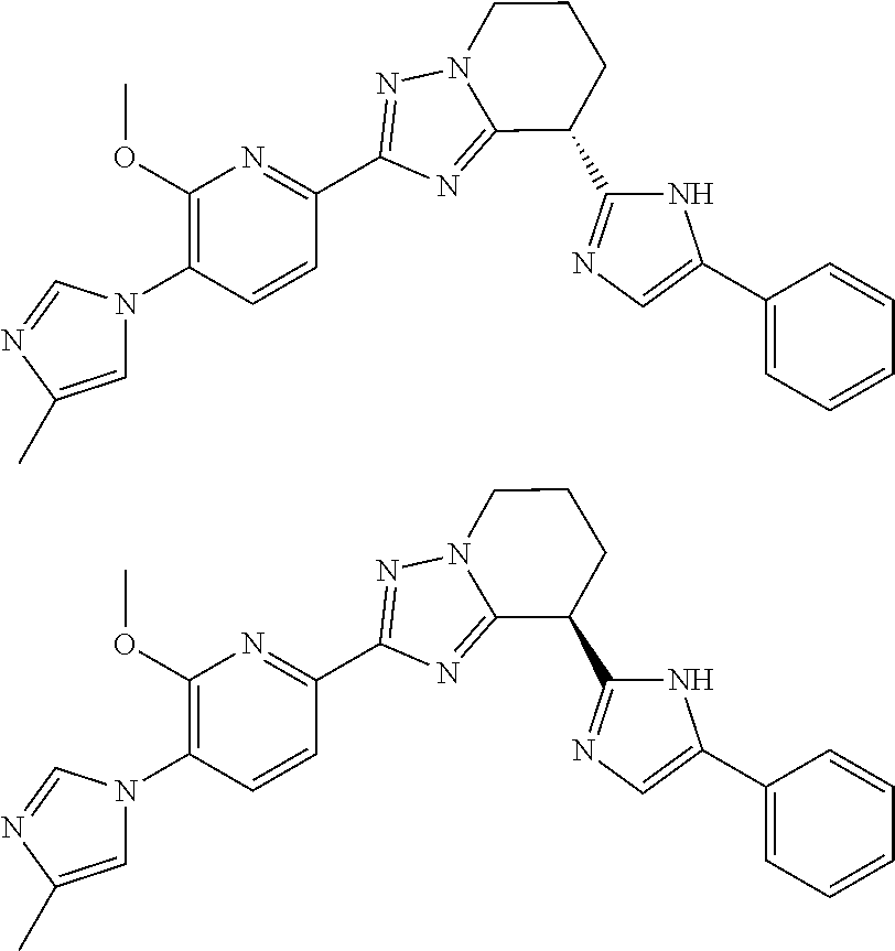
C1=C(C)N=CN1C1=C(OC)N=C(C2=NN3CCCC(C4=NC=C(C5=CC=CC=C5)N4)C3=N2)C=C1.C1=C(C)N=CN1C1=C(OC)N=C(C2=NN3CCCC(C4=NC=C(C5=CC=CC=C5)N4)C3=N2)C=C1
